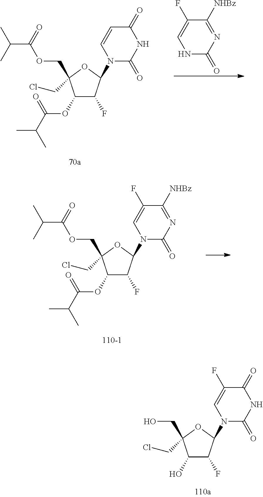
CC(C)C(=O)OCC1(CCl)C(OC(C(C)C)=O)C(F)C(N2C(=O)NC(=O)C=C2)O1.N1C(=O)N=C([NHBz])C(F)=C1.CC(C)C(=O)OCC1(CCl)C(OC(C(C)C)=O)C(F)C(N2C(=O)N=C([NHBz])C(F)=C2)O1.OCC1(CCl)C(O)C(F)C(N2C(=O)NC(=O)C(F)=C2)O1
